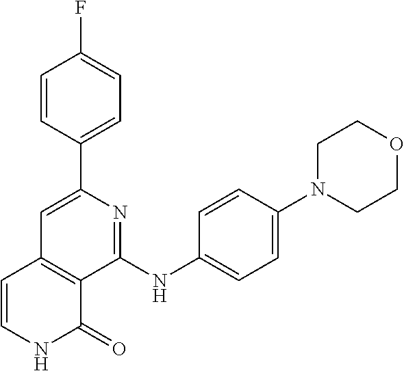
C1(C2=CC3=C(C(NC4=CC=C(N5CCOCC5)C=C4)=N2)C(=O)NC=C3)=CC=C(F)C=C1
